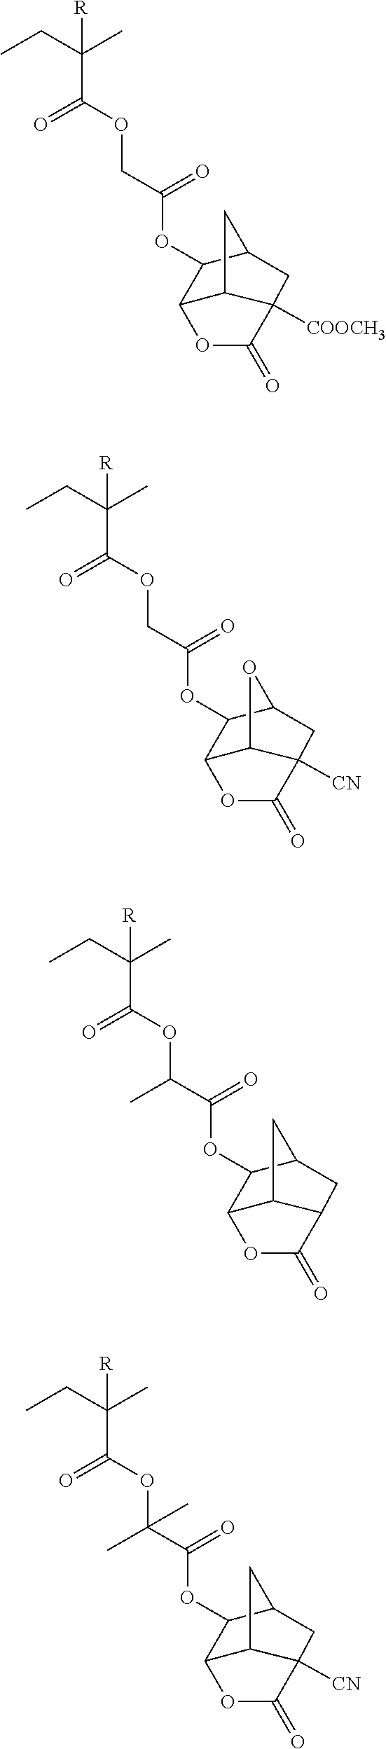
[R]C(CC)(C)C(=O)OCC(=O)OC1C2CC3([CN])C(=O)OC1C3O2.[R]C(CC)(C)C(=O)OC(C(=O)OC1C2CC3C(=O)OC1C3C2)C.[R]C(CC)(C)C(=O)OC(C(=O)OC1C2CC3([CN])C(=O)OC1C3C2)(C)C.[R]C(CC)(C)C(=O)OCC(=O)OC1C2CC3([COOCH3])C(=O)OC1C3C2
